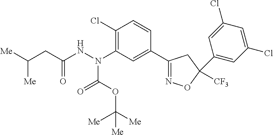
C1(Cl)=C(N(NC(CC([Me])[Me])=O)C(=O)OC([Me])([Me])[Me])C=C(C2=NOC(C3=CC(Cl)=CC(Cl)=C3)([CF3])C2)C=C1
